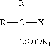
[R]C([X])([R])[C(O)OR1]
